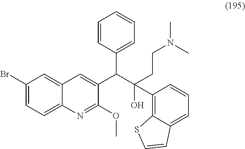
C1(Br)=CC=C2C(=C1)C=C(C(C1=CC=CC=C1)C(O)(CCN(C)C)C1=C3C(=CC=C1)C=CS3)C(OC)=N2
